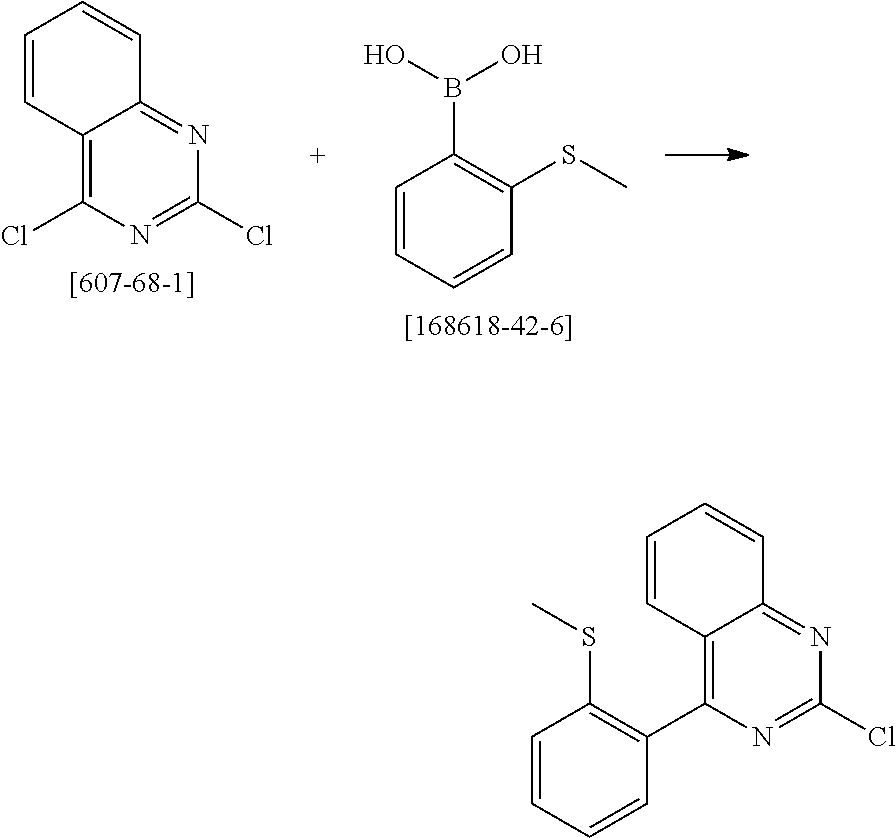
C1=CC=CC(SC)=C1B(O)O.C12=C(Cl)N=C(Cl)N=C1C=CC=C2.C12=C(C3=C(SC)C=CC=C3)N=C(Cl)N=C1C=CC=C2
